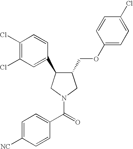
C1(COC2=CC=C(Cl)C=C2)C(C2=CC(Cl)=C(Cl)C=C2)CN(C(=O)C2=CC=C([NC])C=C2)C1
